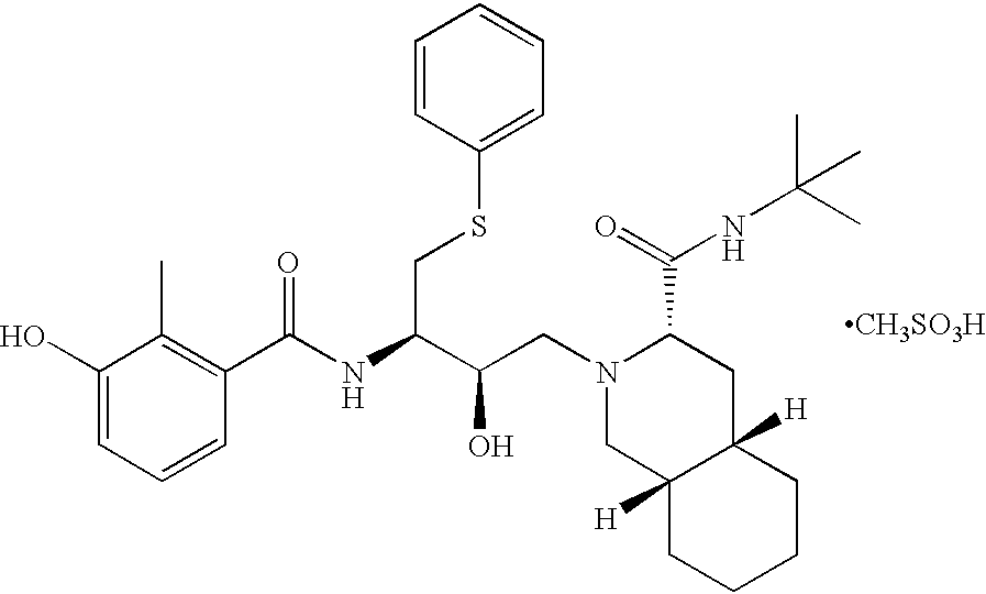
C1(O)=CC=CC(C(NC(C(CN2CC3([H])C([H])(CC2C(=O)NC(C)(C)C)CCCC3)O)CSC2=CC=CC=C2)=O)=C1C.[CH3SO3H]
